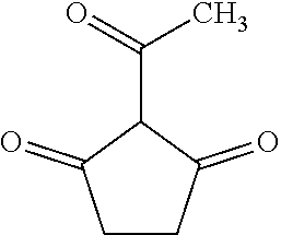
C1CC(=O)C(C(C)=O)C1=O
